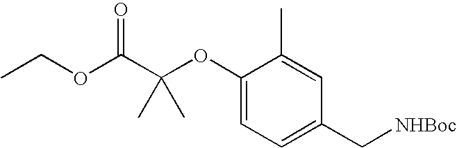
C1(OC(C(OCC)=O)(C)C)=CC=C(C[NHBoc])C=C1C
